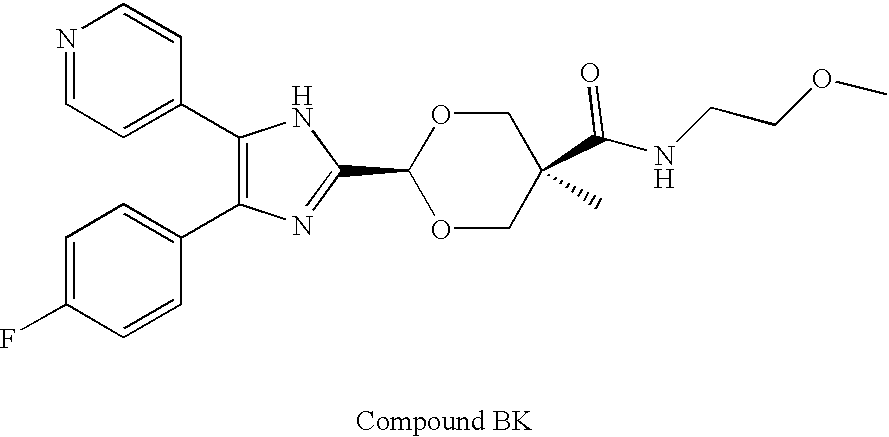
C1(C2=CC=NC=C2)=C(C2=CC=C(F)C=C2)N=C(C2OCC(C(NCCOC)=O)(C)CO2)N1
